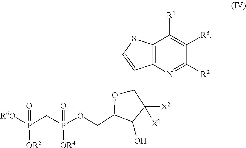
N1=C([R2])C([R3])=C([R1])C2=C1C(C1OC(COP(CP([R6O])(=O)[OR5])(=O)[OR4])C(O)C1([X2])[X1])=CS2
